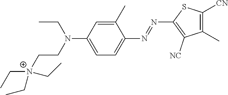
C1(C)=CC(N(CC[N+](CC)(CC)CC)CC)=CC=C1N=NC1=C([NC])C(C)=C([CN])S1
